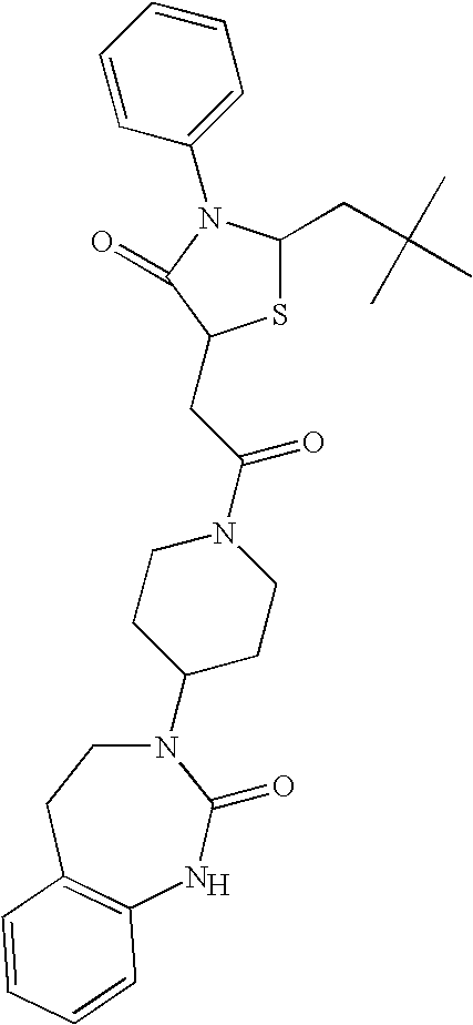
[H].N1(C2CCN(C(CC3SC(CC(C)(C)C)N(C4=CC=CC=C4)C3=O)=O)CC2)CCC2=C(NC1=O)C=CC=C2
